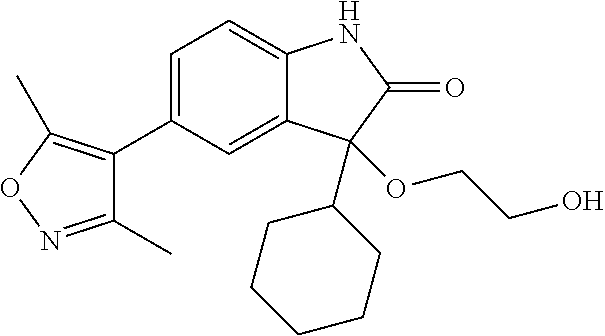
C1(C2=C(C)ON=C2C)=CC=C2C(=C1)C(C1CCCCC1)(OCCO)C(=O)N2
